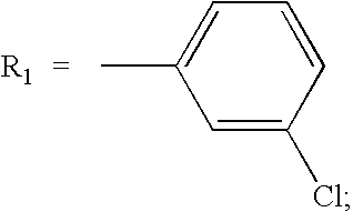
CC1=CC=CC(Cl)=C1
